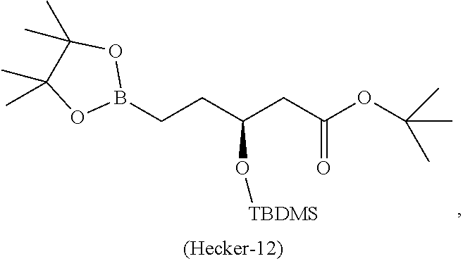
B1(CCC(CC(OC(C)(C)C)=O)O[TBDMS])OC(C)(C)C(C)(C)O1
